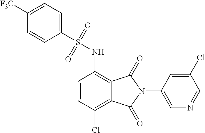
C1=CC(Cl)=C2C(=C1NS(C1=CC=C([F3C])C=C1)(=O)=O)C(=O)N(C1=CN=CC(Cl)=C1)C2=O
